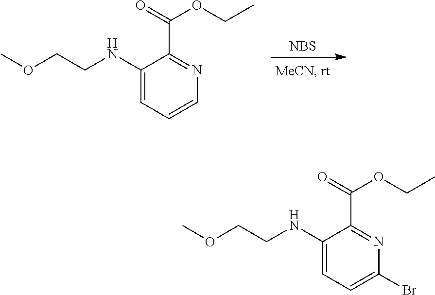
[NBS].C1(NCCOC)=CC=CN=C1C(=O)OCC.C1(NCCOC)=CC=C(Br)N=C1C(=O)OCC
